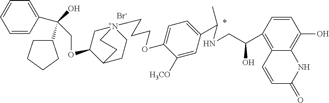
[Br-].C(OC1C[N+]2(CCCOC3=CC=C(C(C)NCC(C4=C5C(=C(O)C=C4)NC(=O)C=C5)O)C=C3[H3CO])CCC1CC2)C(O)(C1CCCC1)C1=CC=CC=C1
